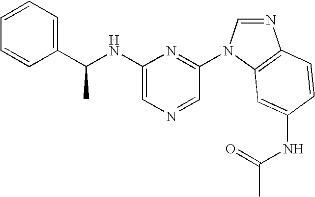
C1(NC(C2=CC=CC=C2)C)=CN=CC(N2C=NC3=C2C=C(NC(C)=O)C=C3)=N1
